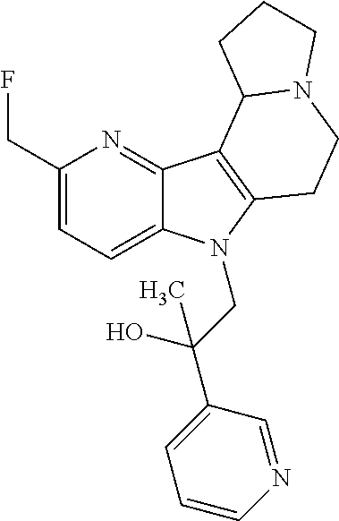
C1(CF)=CC=C2C(=N1)C1=C(N2CC(C2=CC=CN=C2)(O)C)CCN2C1CCC2
